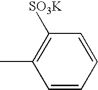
C1(C)=C([SO3K])C=CC=C1
